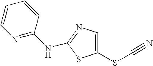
C1(SC#N)=CN=C(NC2=NC=CC=C2)S1
